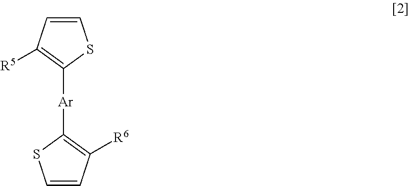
C1=CSC([Ar]C2=C([R6])C=CS2)=C1[R5]
